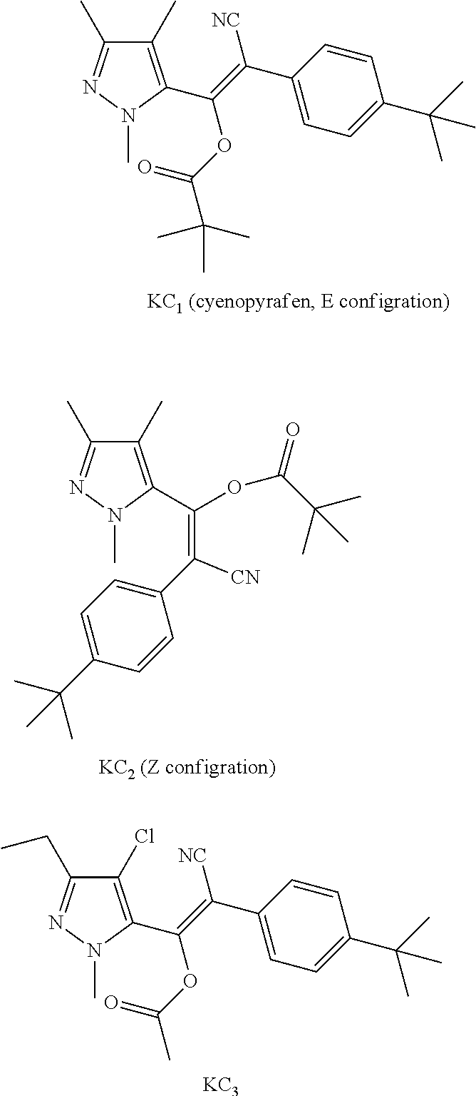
C1(C)=C(C(=C(C2=CC=C(C(C)(C)C)C=C2)[NC])OC(C(C)(C)C)=O)N(C)N=C1C.C1(C)=C(C(OC(=O)C(C)(C)C)=C(C2=CC=C(C(C)(C)C)C=C2)[CN])N(C)N=C1C.C1(Cl)=C(C(=C(C2=CC=C(C(C)(C)C)C=C2)[NC])OC(C)=O)N(C)N=C1CC.[KC3]
